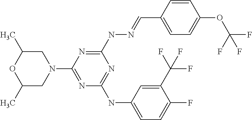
C1(C)CN(C2=NC(NC3=CC=C(F)C(C(F)(F)F)=C3)=NC(NN=CC3=CC=C(OC(F)(F)F)C=C3)=N2)CC(C)O1
